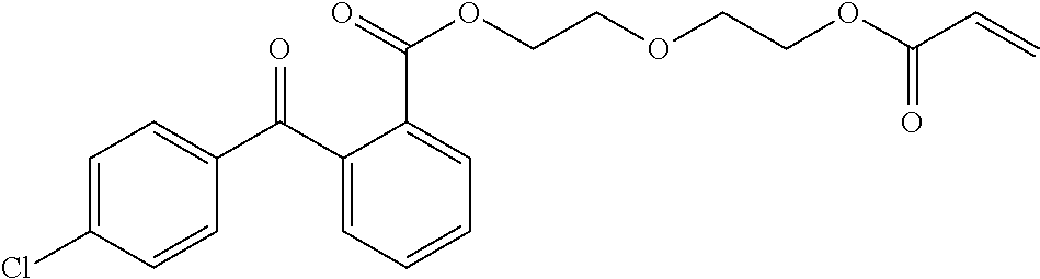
C1=C(Cl)C=CC(C(C2=CC=CC=C2C(OCCOCCOC(C=C)=O)=O)=O)=C1
